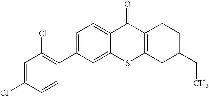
C1(C2=C(Cl)C=C(Cl)C=C2)=CC=C2C(=C1)SC1=C(C2=O)CCC(CC)C1
